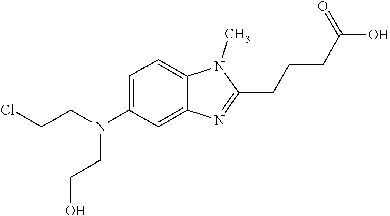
ClCCN(C1=CC=C2C(=C1)N=C(CCCC(O)=O)N2C)CCO
